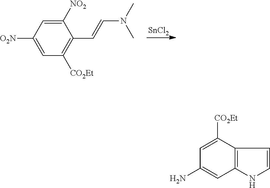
[SnCl2].C1([O2N])=CC([CO2Et])=C(C=CN(C)C)C([NO2])=C1.C1([CO2Et])=CC(N)=CC2=C1C=CN2
